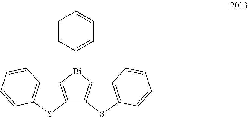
C1=CC([Bi]2C3=C(C4=C2C2=C(S4)C=CC=C2)SC2=C3C=CC=C2)=CC=C1
